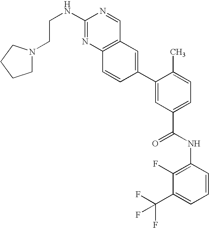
C1(C2=CC(C(NC3=C(F)C(C(F)(F)F)=CC=C3)=O)=CC=C2C)=CC2=C(C=C1)N=C(NCCN1CCCC1)N=C2
